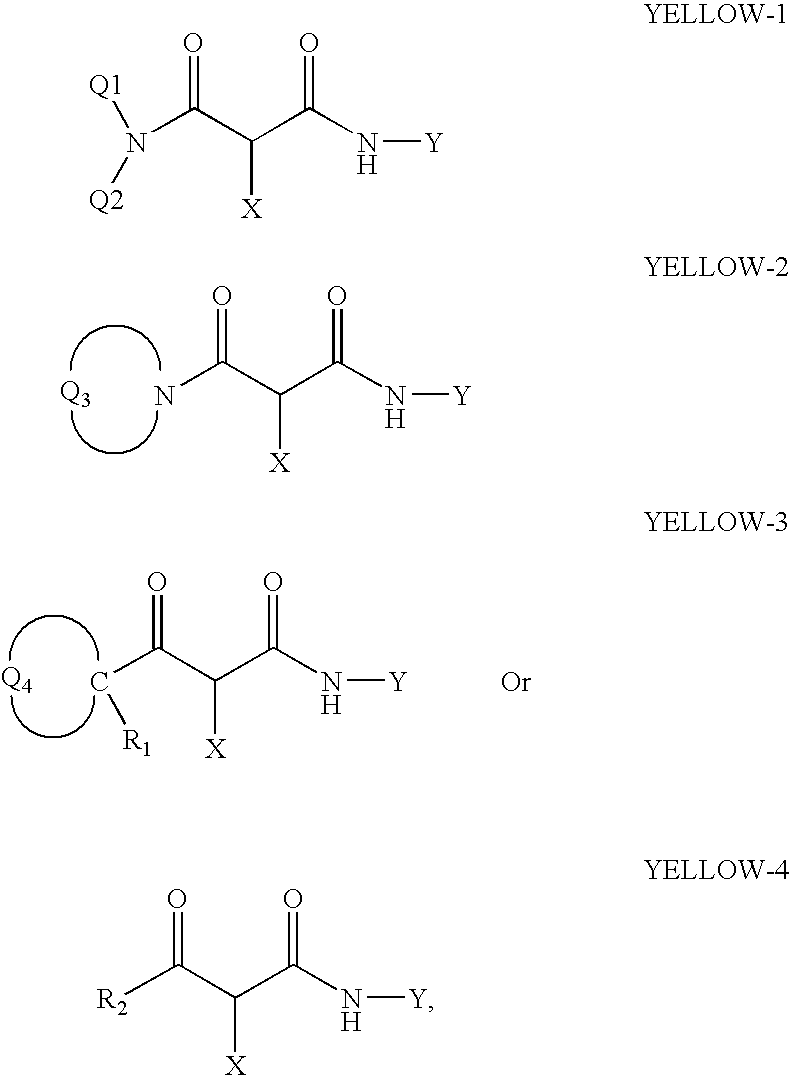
NC(C(C(N[Y])=O)[X])=O.C(C(C(C(N[Y])=O)[X])=O)[R1].N(C(C(C(N[Y])=O)[X])=O)([Q2])[Q1].[R2]C(C(C(N[Y])=O)[X])=O
